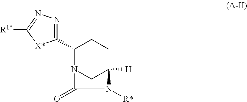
C1(C2=NN=C([R1*])[X*]2)CCC2([H])CN1C(=O)N2[R*]
